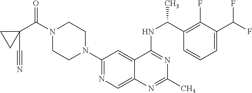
N1=C(NC(C2=C(F)C(C(F)F)=CC=C2)C)C2=CC(N3CCN(C(C4(C#N)CC4)=O)CC3)=NC=C2N=C1C
